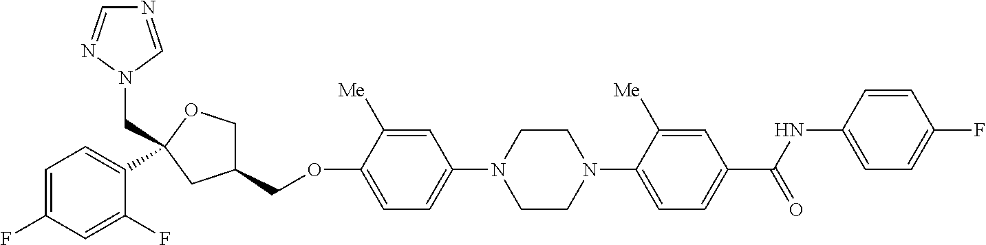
C1=C(F)C=C(F)C(C2(CN3N=CN=C3)OCC(COC3=CC=C(N4CCN(C5=CC=C(C(NC6=CC=C(F)C=C6)=O)C=C5[Me])CC4)C=C3[Me])C2)=C1
